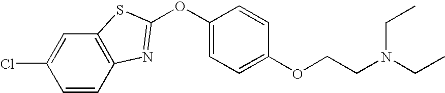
C12=C(C=CC(Cl)=C1)N=C(OC1=CC=C(OCCN(CC)CC)C=C1)S2
